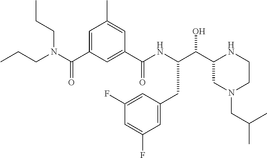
C(C1CN(CC(C)C)CCN1)(O)C(NC(C1=CC(C(N(CCC)CCC)=O)=CC(C)=C1)=O)CC1=CC(F)=CC(F)=C1
